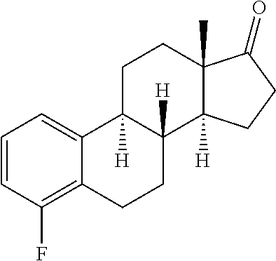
C1=CC(F)=C2C(=C1)C1([H])C([H])(CC2)C2([H])C(C)(CC1)C(=O)CC2
